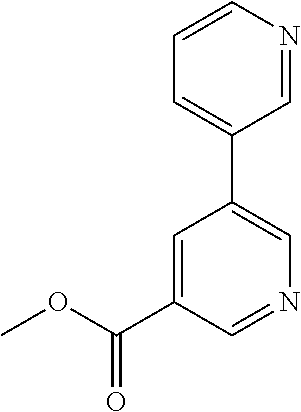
C1=C(C(OC)=O)C=NC=C1C1=CC=CN=C1
